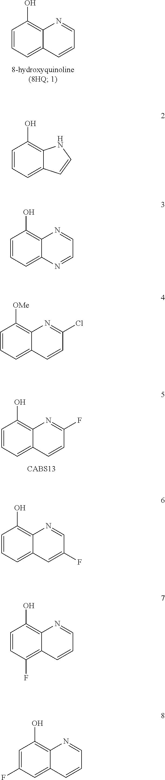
C1=CC=C2C(=C1O)N=CC=N2.C1=CC=C2C(=C1[OMe])N=C(Cl)C=C2.C1=CC=C2C(=C1O)N=CC=C2.C1=CC=C2C(=C1O)N=C(F)C=C2.[CABS13].C1=CC=C2C(=C1O)NC=C2.C1=CC=C2C(=C1O)N=CC(F)=C2.C1=CC(F)=C2C(=C1O)N=CC=C2.C1=C(F)C=C2C(=C1O)N=CC=C2
